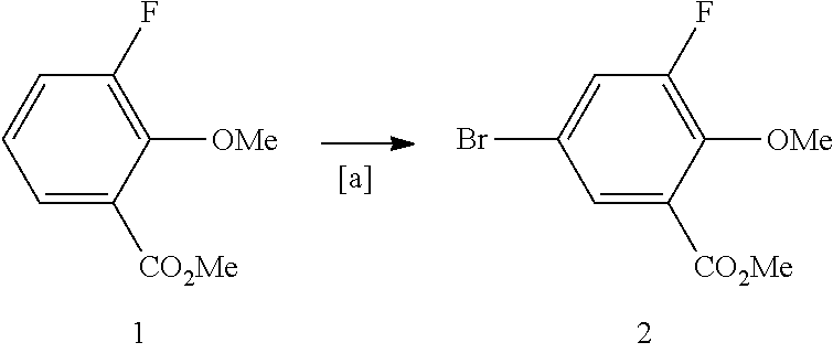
C1=CC(F)=C([OMe])C([CO2Me])=C1.C1(Br)=CC(F)=C([OMe])C([CO2Me])=C1
